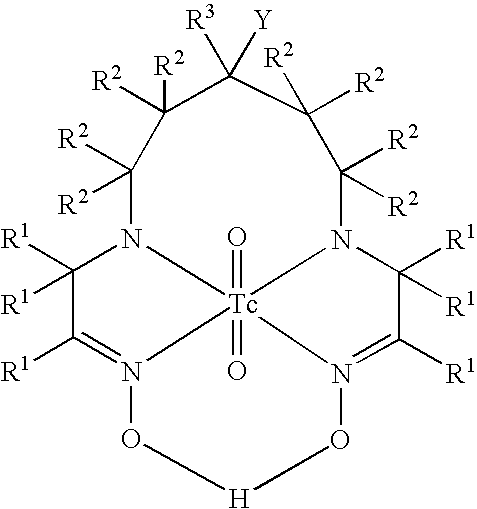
C1([R2])([R2])N2C([R1])([R1])C([R1])=N3O[H]ON4=C([R1])C([R1])([R1])N(C([R2])([R2])C([R2])([R2])C([R3])([Y])C1([R2])[R2])[Tc]243(=O)=O
